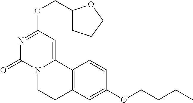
N1=C(OCC2CCCO2)C=C2N(C1=O)CCC1=C2C=CC(OCCCC)=C1
